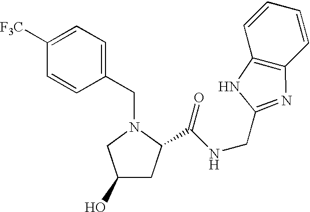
C1(CN2CC(O)CC2C(NCC2=NC3=C(C=CC=C3)N2)=O)=CC=C([F3C])C=C1
